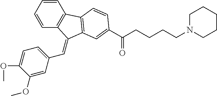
C1=CC=CC2=C1C1=C(C2=CC2=CC=C(OC)C(OC)=C2)C=C(C(CCCCN2CCCCC2)=O)C=C1
